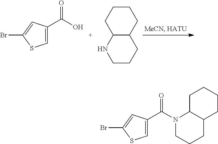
C1=C(C(=O)O)C=C(Br)S1.C1CCC2C(C1)CCCN2.C1=C(C(=O)N2CCCC3C2CCCC3)C=C(Br)S1
